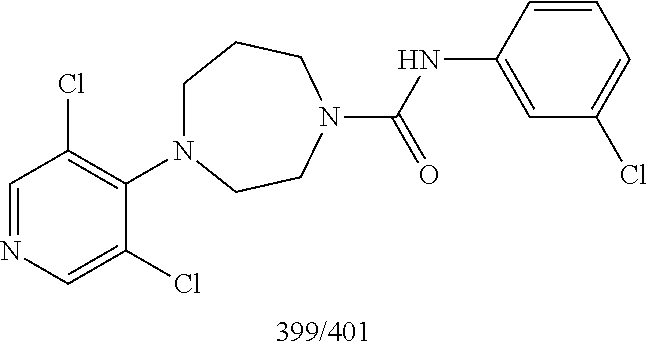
C1=NC=C(Cl)C(N2CCCN(C(NC3=CC(Cl)=CC=C3)=O)CC2)=C1Cl
